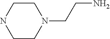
C1CN(CCN)CCN1
